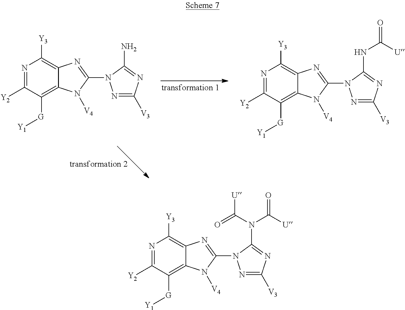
N1=C([Y2])C([G][Y1])=C2C(=C1[Y3])N=C(N1N=C([V3])N=C1N(C(=O)[U])C(=O)[U])N2[V4].N1=C([Y2])C([G][Y1])=C2C(=C1[Y3])N=C(N1N=C([V3])N=C1N)N2[V4].N1=C([Y2])C([G][Y1])=C2C(=C1[Y3])N=C(N1N=C([V3])N=C1NC(=O)[U])N2[V4]
